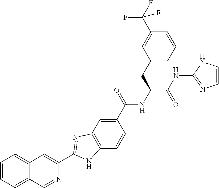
C1(C(NC(C(NC2=NC=CN2)=O)CC2=CC=CC(C(F)(F)F)=C2)=O)=CC2=C(C=C1)NC(C1=CC3=CC=CC=C3C=N1)=N2
